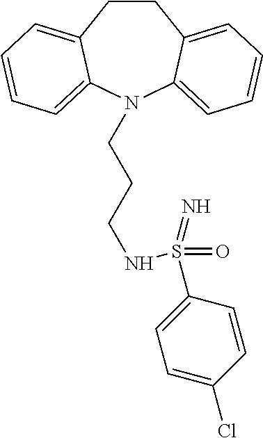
C1CC2=CC=CC=C2N(CCCNS(C2=CC=C(Cl)C=C2)(=O)=N)C2=CC=CC=C12
